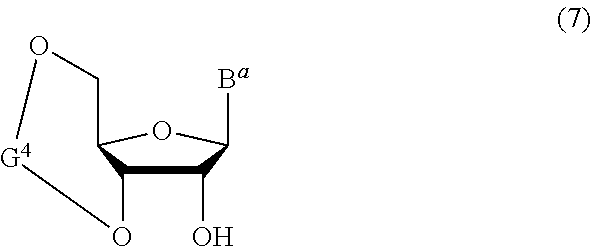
C1(O)C2C(OC1[Ba])CO[G4]O2
